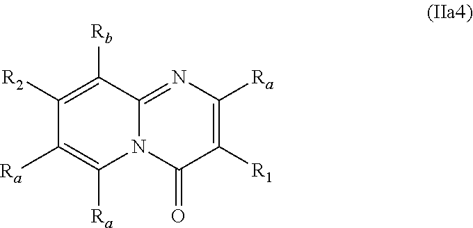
C1([R2])=C([Rb])C2=NC([Ra])=C([R1])C(=O)N2C([Ra])=C1[Ra]
